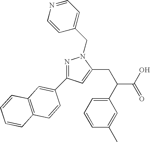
C1=C(CC(C2=CC=CC(C)=C2)C(O)=O)N(CC2=CC=NC=C2)N=C1C1=CC2=C(C=C1)C=CC=C2
